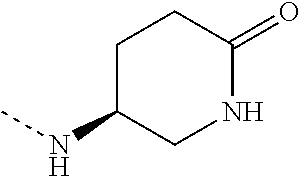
N(C1CNC(=O)CC1)C
